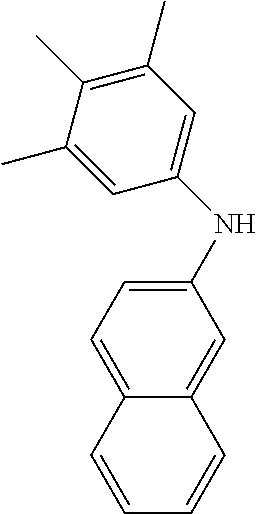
C1(C)=C(C)C(C)=CC(NC2=CC=C3C(=C2)C=CC=C3)=C1
